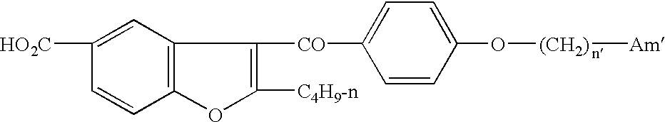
C12=C(C=C([HO2C])C=C1)C([CO]C1=CC=C(O[(CH2)][Am])C=C1)=C([C4H9-n])O2
